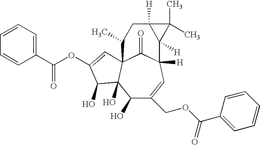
C1=CC=C(C(OC2=CC34C(=O)C([H])(C=C(COC(C5=CC=CC=C5)=O)C(O)C3(O)C2O)C2([H])C(C)(C)C2([H])CC4C)=O)C=C1
